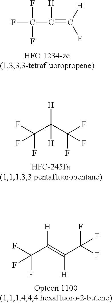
FC(C(=C(F)[H])[H])(F)F.[H]C(C(F)(F)F)(C(F)(F)F)[H].[H]C(=C(C(F)(F)F)[H])C(F)(F)F
